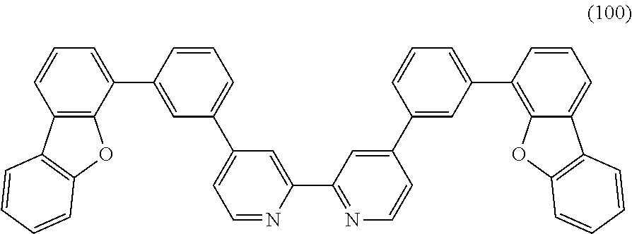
C1=NC(C2=NC=CC(C3=CC(C4=C5C(=CC=C4)C4=C(O5)C=CC=C4)=CC=C3)=C2)=CC(C2=CC=CC(C3=CC=CC4=C3OC3=C4C=CC=C3)=C2)=C1
